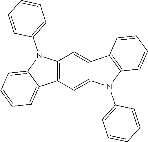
C12=C(C=C3C(=C1)C1=C(N3C3=CC=CC=C3)C=CC=C1)C1=CC=CC=C1N2C1=CC=CC=C1
